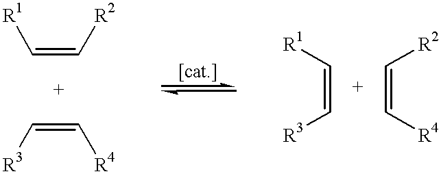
[R1]C=C[R2].[R3]C=C[R4].[R1]C=C[R3].[R2]C=C[R4]
